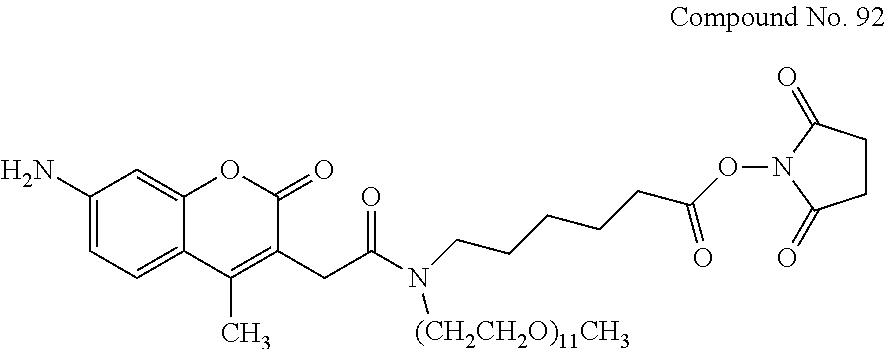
C1(N)=CC=C2C(=C1)OC(=O)C(CC(N(CCCCCC(ON1C(=O)CCC1=O)=O)[(CH2CH2O)11CH3])=O)=C2C
